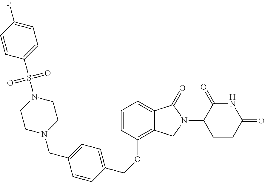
O(C1=C2C(=CC=C1)C(=O)N(C1CCC(=O)NC1=O)C2)CC1=CC=C(CN2CCN(S(=O)(=O)C3=CC=C(F)C=C3)CC2)C=C1
